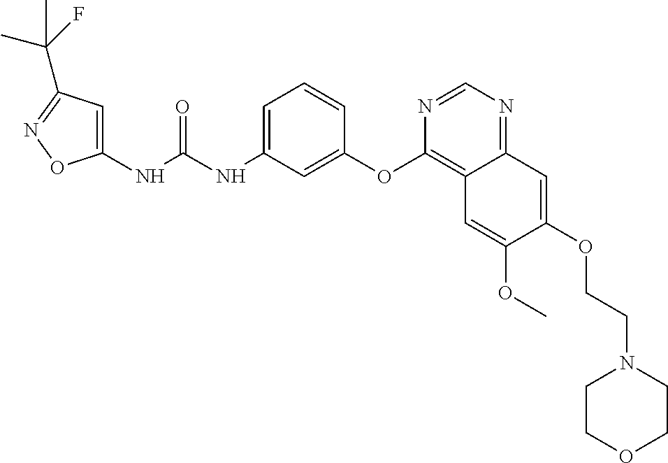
C1(NC(NC2=CC=CC(OC3=C4C(=NC=N3)C=C(OCCN3CCOCC3)C(OC)=C4)=C2)=O)=CC(C(F)(C)C)=NO1
